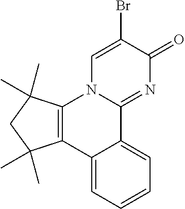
C12=C(C3=CC=CC=C3C3=NC(=O)C(Br)=CN13)C(C)(C)CC2(C)C
